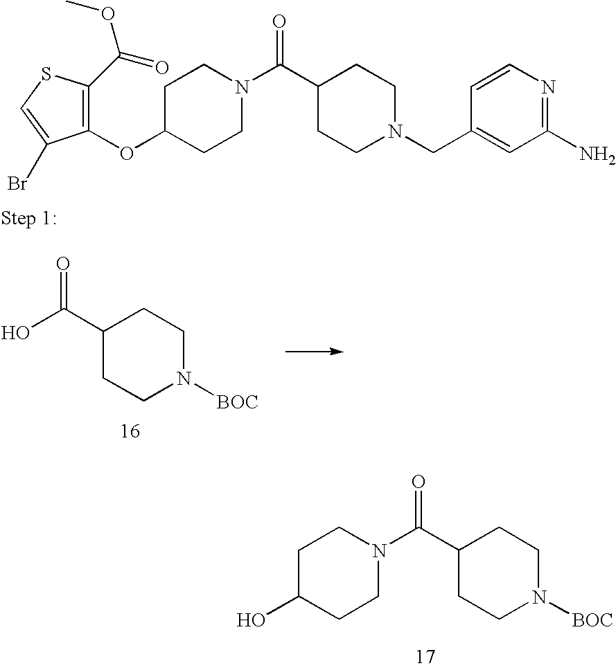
C1(O)CCN(C(C2CCN([BOC])CC2)=O)CC1.C1C(C(=O)O)CCN([BOC])C1.C1(OC2CCN(C(C3CCN(CC4=CC(N)=NC=C4)CC3)=O)CC2)=C(C(OC)=O)SC=C1Br
